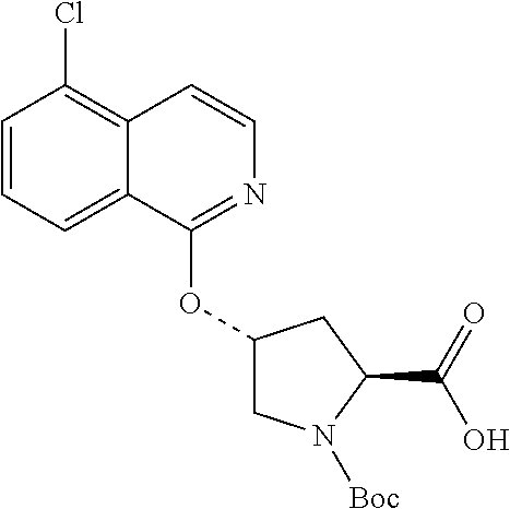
C1=CC=C2C(=C1Cl)C=CN=C2OC1CN([Boc])C(C(=O)O)C1
